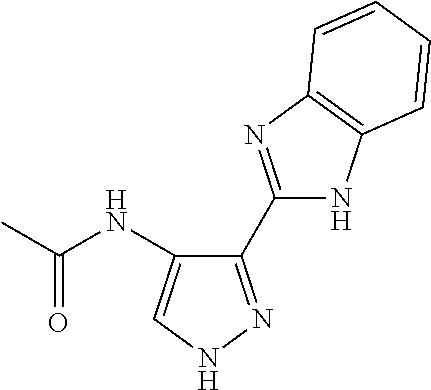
C1(C2=NC3=C(N2)C=CC=C3)=NNC=C1NC(C)=O
